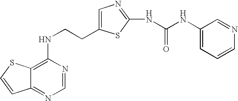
C(CNC1=C2C(=NC=N1)C=CS2)C1=CN=C(NC(=O)NC2=CC=CN=C2)S1
